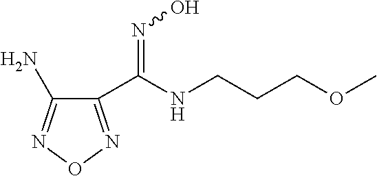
C1(C(=NO)NCCCOC)=NON=C1N
